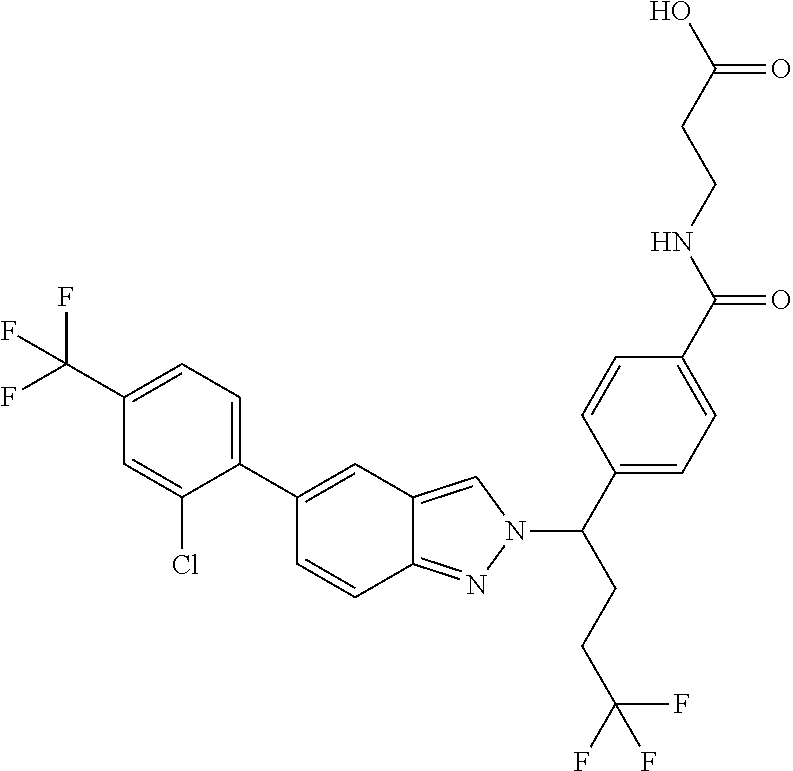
C1(C(F)(F)F)=CC=C(C2=CC3=CN(C(CCC(F)(F)F)C4=CC=C(C(NCCC(O)=O)=O)C=C4)N=C3C=C2)C(Cl)=C1
